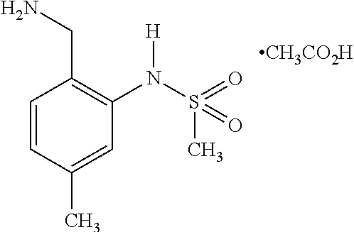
C1=CC(C)=CC(N(S(C)(=O)=O)[H])=C1CN.[CH3CO2H]
